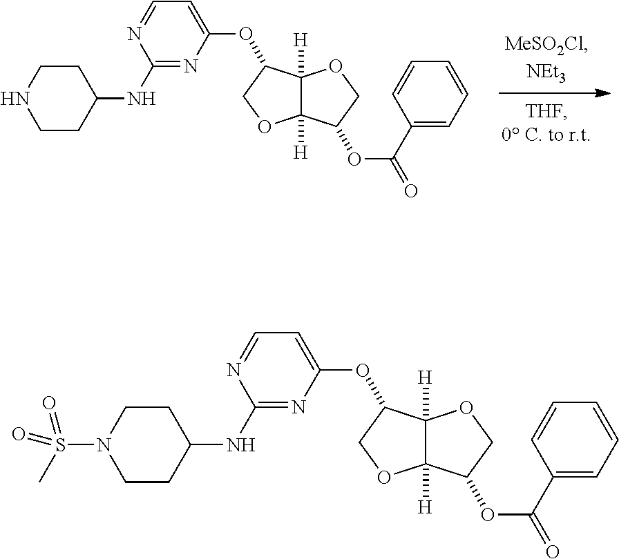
C1(NC2=NC(OC3C4([H])C([H])(OC3)C(OC(=O)C3=CC=CC=C3)CO4)=CC=N2)CCNCC1.C1(NC2=NC(OC3C4([H])C([H])(OC3)C(OC(=O)C3=CC=CC=C3)CO4)=CC=N2)CCN(S(=O)(=O)C)CC1
